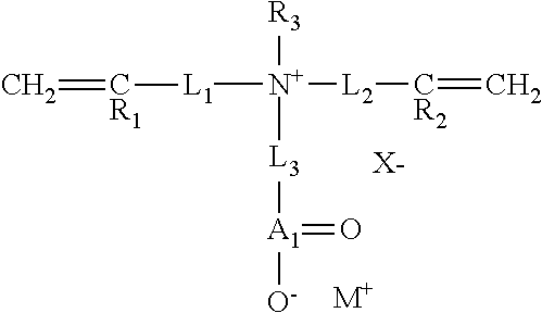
[R3][N+]([L3][A1]([O-])=O)([L2][CR2]=C)[L1][CR1]=C.[X-].[M+]
